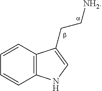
C1=CC2=C(C=C1)NC=C2CC[NH2]
